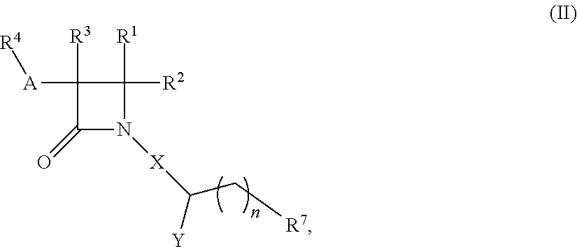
C1([R3])([A][R4])C(=O)N([X]C([Y])C[R7])C1([R2])[R1]
